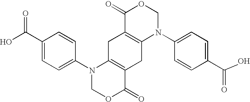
C12=C(CC3=C(C1)C(=O)OCN3C1=CC=C(C(O)=O)C=C1)C(=O)OCN2C1=CC=C(C(O)=O)C=C1
